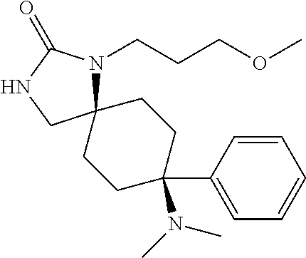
N1(CCCOC)C(=O)NCC12CCC(N(C)C)(C1=CC=CC=C1)CC2
